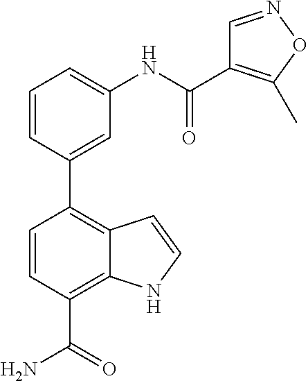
C1(C2=CC(NC(=O)C3=C(C)ON=C3)=CC=C2)=C2C(=C(C(N)=O)C=C1)NC=C2
